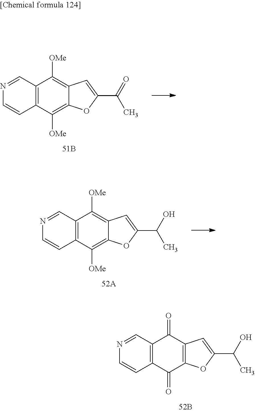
C12=C(C([OMe])=C3C(=C1[OMe])C=C(C(=O)C)O3)C=CN=C2.C12=C(C([OMe])=C3C(=C1[OMe])C=C(C(O)C)O3)C=CN=C2.C12=C(C(=O)C3=C(C1=O)C=C(C(O)C)O3)C=CN=C2
